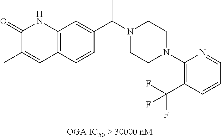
C12=C(C=CC(C(N3CCN(C4=C(C(F)(F)F)C=CC=N4)CC3)C)=C1)C=C(C)C(=O)N2
